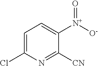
C1=C(Cl)N=C([CN])C([N+](=O)[O-])=C1
